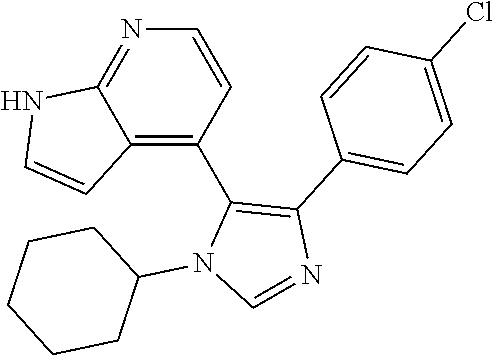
C1=CN=C2C(=C1C1=C(C3=CC=C(Cl)C=C3)N=CN1C1CCCCC1)C=CN2
